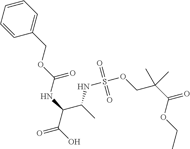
C1=CC=CC(COC(=O)NC(C(NS(OCC(C(OCC)=O)(C)C)(=O)=O)C)C(=O)O)=C1
